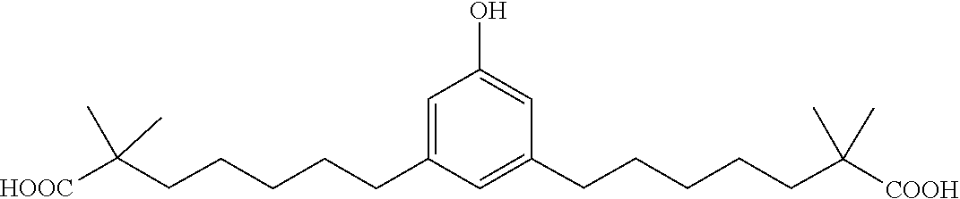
C1(O)=CC(CCCCCC(C)(C)[COOH])=CC(CCCCCC(C)(C)[HOOC])=C1
